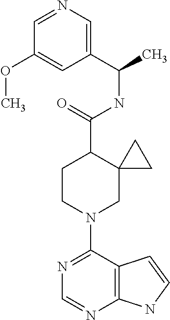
N1=C(N2CC3(C(C(=O)NC(C4=CN=CC(OC)=C4)C)CC2)CC3)C2=C(N=C1)NC=C2
